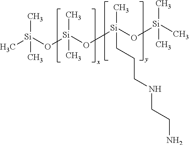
C[Si](C)(C)O[Si](C)(C)O[Si](C)(CCCNCCN)O[Si](C)(C)C
